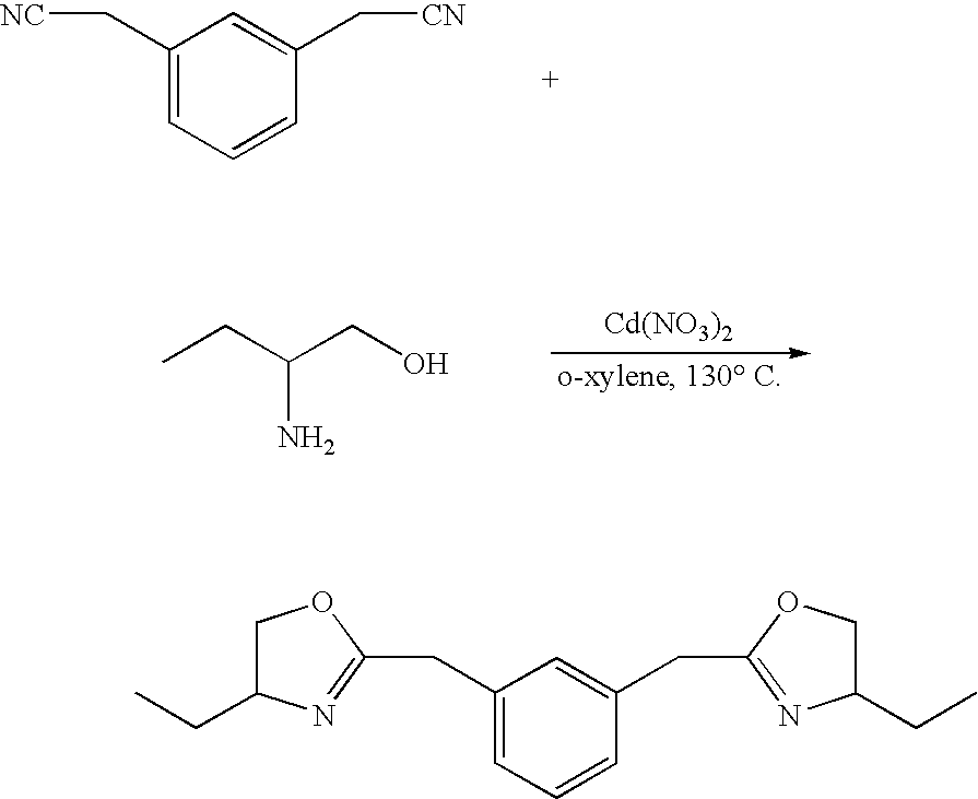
CCC(CO)N.[Cd(NO3)2].C1(C[NC])=CC=CC(C[CN])=C1.C1(CC)COC(CC2=CC(CC3=NC(CC)CO3)=CC=C2)=N1
